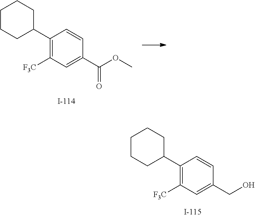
C1(C2CCCCC2)=C([F3C])C=C(C(OC)=O)C=C1.C1(C2CCCCC2)=C([F3C])C=C(CO)C=C1
